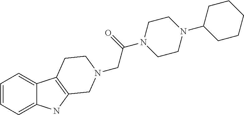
C1=CC=C2C(=C1)C1=C(N2)CN(CC(=O)N2CCN(C3CCCCC3)CC2)CC1
